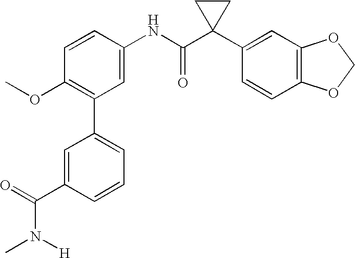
C1(NC(C2(C3=CC4=C(C=C3)OCO4)CC2)=O)=CC(C2=CC=CC(C(=O)N([H])C)=C2)=C(OC)C=C1
